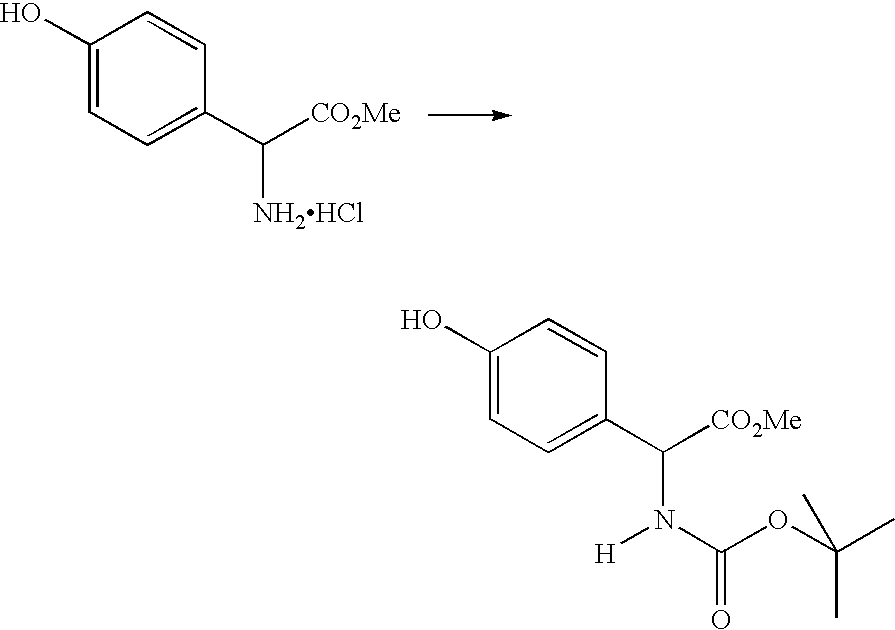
C1(O)=CC=C(C([CO2Me])[NH2HCl])C=C1.C1(O)=CC=C(C([CO2Me])N(C(OC(C)(C)C)=O)[H])C=C1
